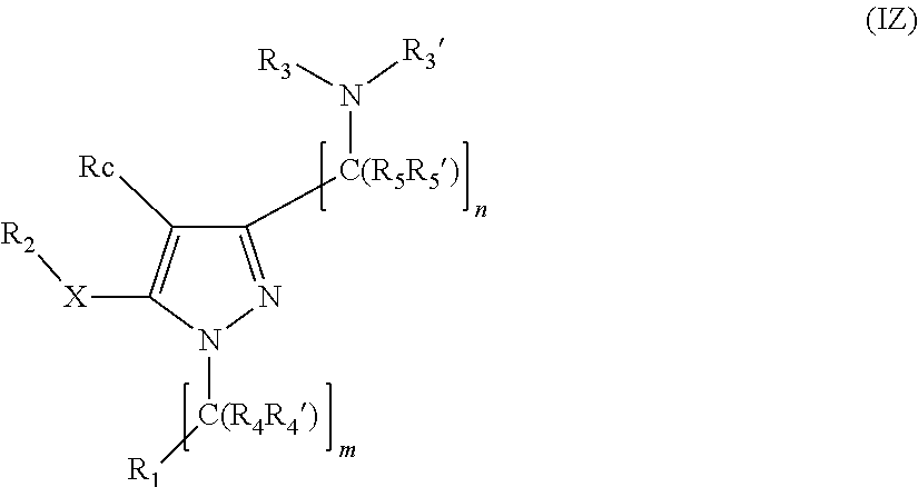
C1([C(R5R5)]N([R3])[R3])=NN([C(R4R4)][R1])C([X][R2])=C1[Rc]
